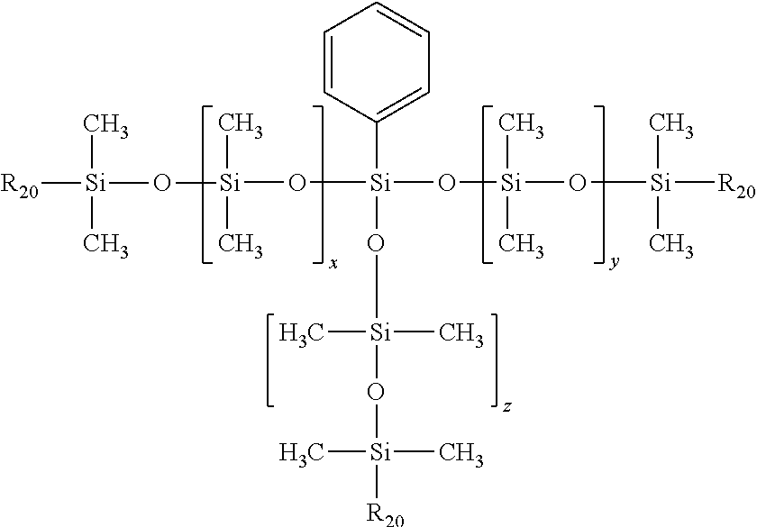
C1=CC([Si](O[Si](O[Si]([R20])(C)C)(C)C)(O[Si](O[Si]([R20])(C)C)(C)C)O[Si](O[Si]([R20])(C)C)(C)C)=CC=C1
